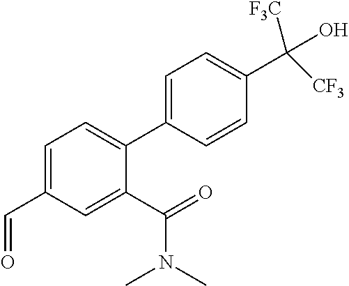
C1(C(=O)N(C)C)=CC(C=O)=CC=C1C1=CC=C(C([CF3])(O)[F3C])C=C1
